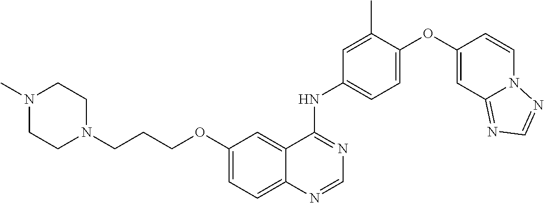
C12=CC=C(OCCCN3CCN(C)CC3)C=C1C(NC1=CC=C(OC3=CC4=NC=NN4C=C3)C(C)=C1)=NC=N2
